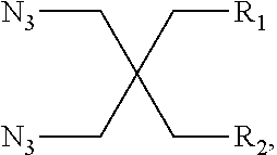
[N3]CC(C[R1])(C[N3])C[R2]
